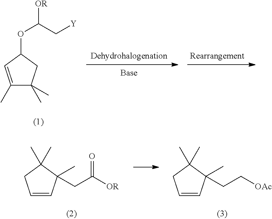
C1(C)=CC(OC(C[Y])[OR])CC1(C)C.C1=CC(C)(CC([OR])=O)C(C)(C)C1.C1=CC(C)(CC[OAc])C(C)(C)C1
